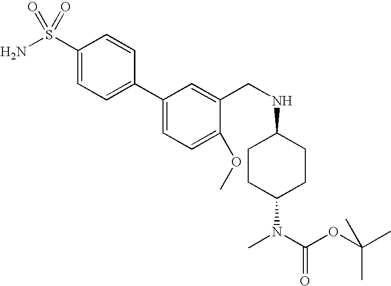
C1(S(N)(=O)=O)=CC=C(C2=CC=C(OC)C(CNC3CCC(N(C(OC(C)(C)C)=O)C)CC3)=C2)C=C1
